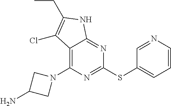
C12=C(N3CC(N)C3)N=C(SC3=CC=CN=C3)N=C1NC(CC)=C2Cl
